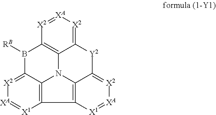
[X2]1=[XA][X2]=C2C3=C1B([RB])C1=[X2][XA]=[X1]C4=C1N3C1=C4[X1]=[XA][X2]=C1[Y2]2
